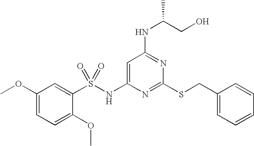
C1=C(NS(C2=CC(OC)=CC=C2OC)(=O)=O)N=C(SCC2=CC=CC=C2)N=C1NC(CO)C
